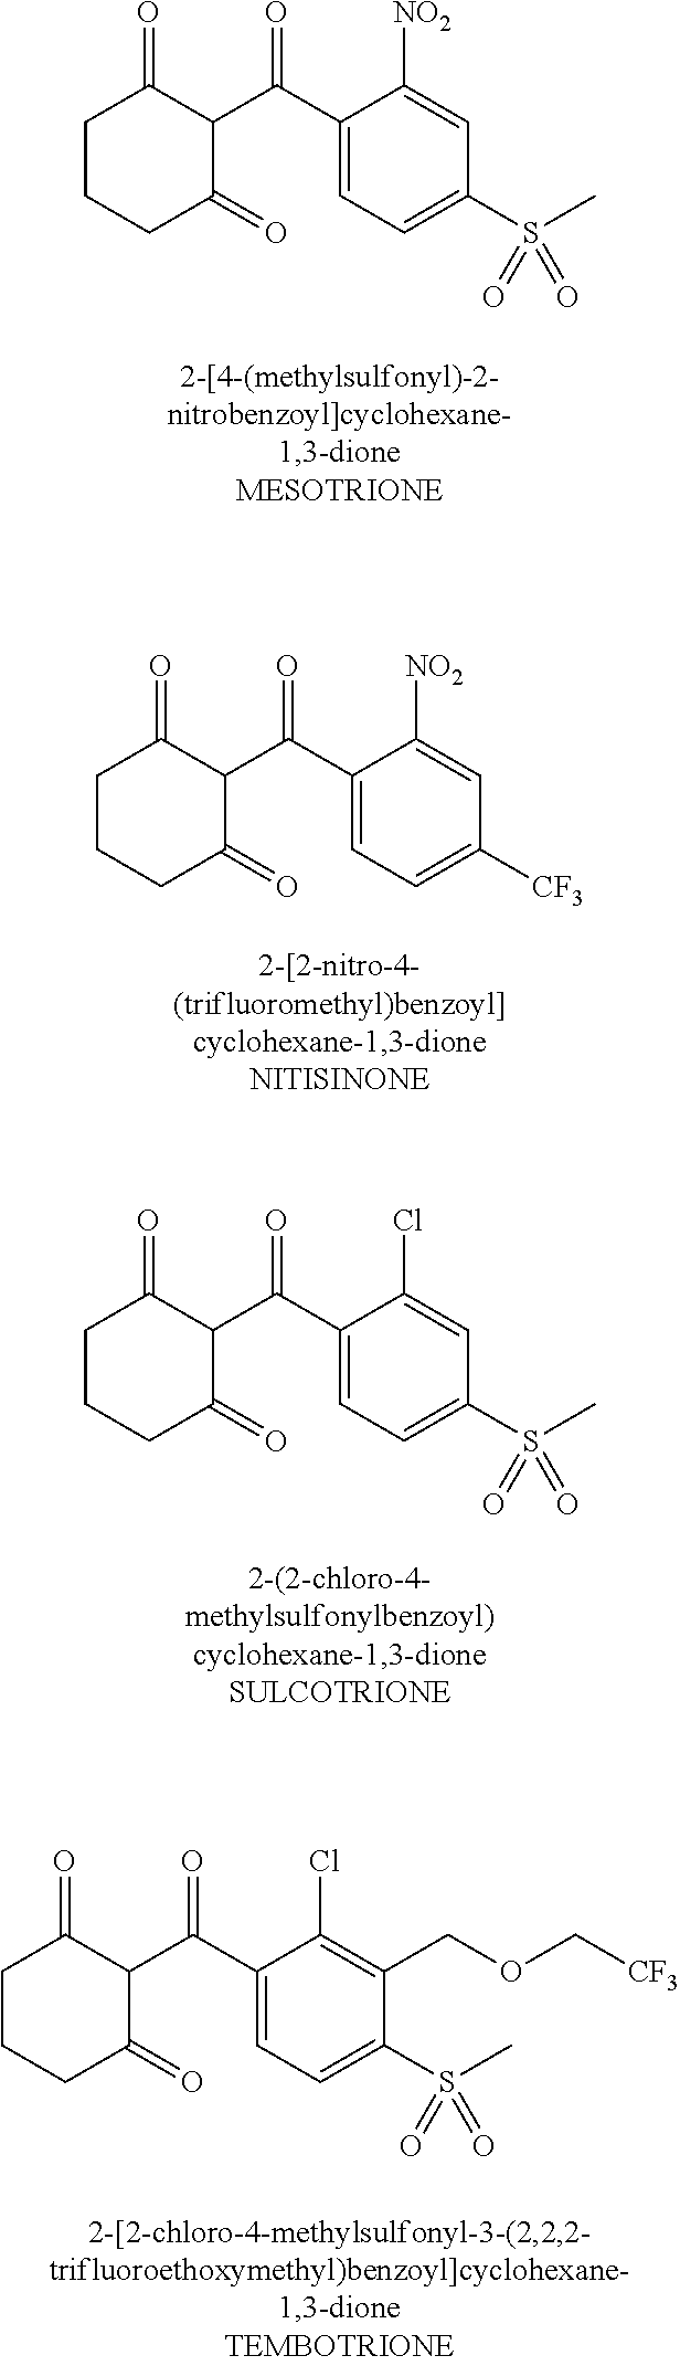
C1=C(C(C2C(=O)CCCC2=O)=O)C([NO2])=CC(S(C)(=O)=O)=C1.C1=C(C(C2C(=O)CCCC2=O)=O)C([NO2])=CC([CF3])=C1.C1=C(C(C2C(=O)CCCC2=O)=O)C(Cl)=CC(S(C)(=O)=O)=C1.O(C[CF3])CC1=C(Cl)C(C(C2C(=O)CCCC2=O)=O)=CC=C1S(C)(=O)=O
